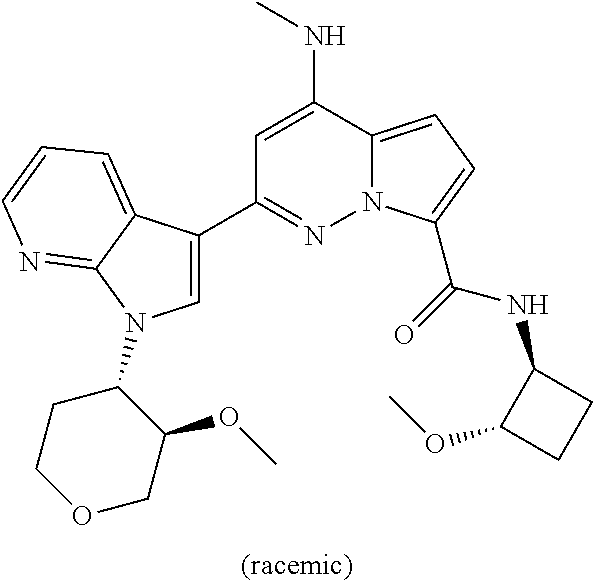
C1=C(NC)C2=CC=C(C(=O)NC3C(OC)CC3)N2N=C1C1=CN(C2CCOCC2OC)C2=NC=CC=C12
